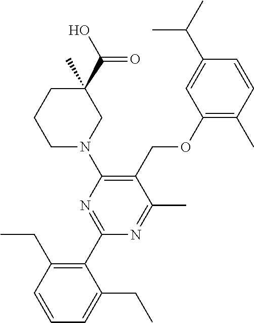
C1(OCC2=C(N3CC(C(O)=O)(C)CCC3)N=C(C3=C(CC)C=CC=C3CC)N=C2C)=C(C)C=CC(C(C)C)=C1
